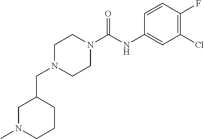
C1(CN2CCN(C(=O)NC3=CC(Cl)=C(F)C=C3)CC2)CN(C)CCC1
